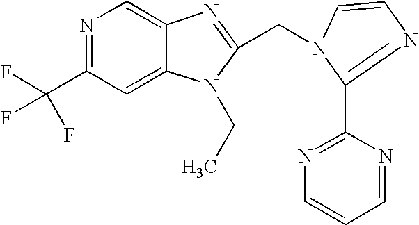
C(N1C(C2=NC=CC=N2)=NC=C1)C1=NC2=CN=C(C(F)(F)F)C=C2N1CC
